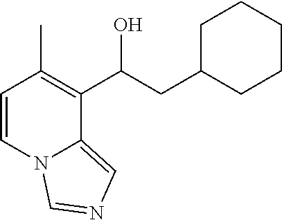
C1=CN2C(=CN=C2)C(C(CC2CCCCC2)O)=C1C
